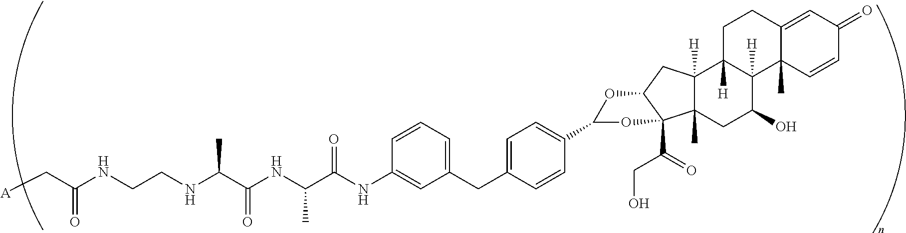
C(CNC(C(NC(C(NC1=CC(CC2=CC=C(C3OC4C(C(CO)=O)(O3)C3(C)C([H])(C4)C4([H])C([H])(C(O)C3)C3(C)C(=CC(=O)C=C3)CC4)C=C2)=CC=C1)=O)C)=O)C)NC(C[A])=O
